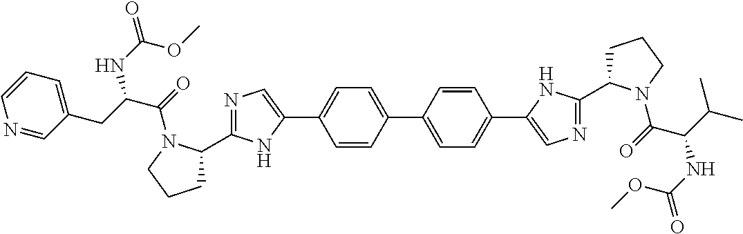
C1=CC(C2=CC=C(C3=CN=C(C4CCCN4C(C(NC(OC)=O)C(C)C)=O)N3)C=C2)=CC=C1C1=CN=C(C2CCCN2C(=O)C(CC2=CC=CN=C2)NC(=O)OC)N1
